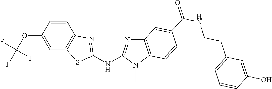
C1(OC(F)(F)F)=CC2=C(C=C1)N=C(NC1=NC3=C(N1C)C=CC(C(NCCC1=CC=CC(O)=C1)=O)=C3)S2
